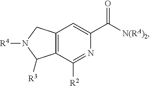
C12=C(C([R2])=NC(C([N(RA)2])=O)=C1)C([R3])N([R4])C2
